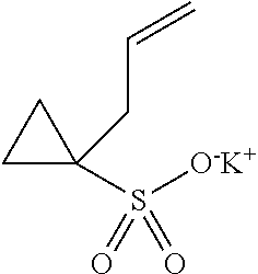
C1(S([O-K+])(=O)=O)(CC=C)CC1
